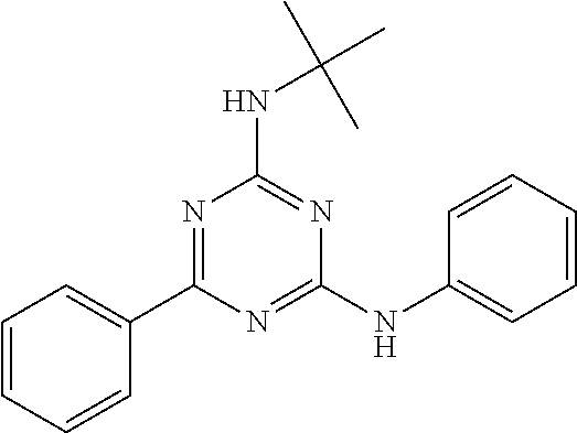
C1(C2=NC(NC(C)(C)C)=NC(NC3=CC=CC=C3)=N2)=CC=CC=C1
